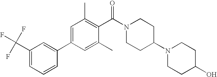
C1(C(F)(F)F)=CC=CC(C2=CC(C)=C(C(N3CCC(N4CCC(O)CC4)CC3)=O)C(C)=C2)=C1
